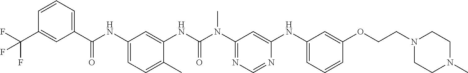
C1(C(NC2=CC=C(C)C(NC(N(C3=NC=NC(NC4=CC=CC(OCCN5CCN(C)CC5)=C4)=C3)C)=O)=C2)=O)=CC=CC(C(F)(F)F)=C1
